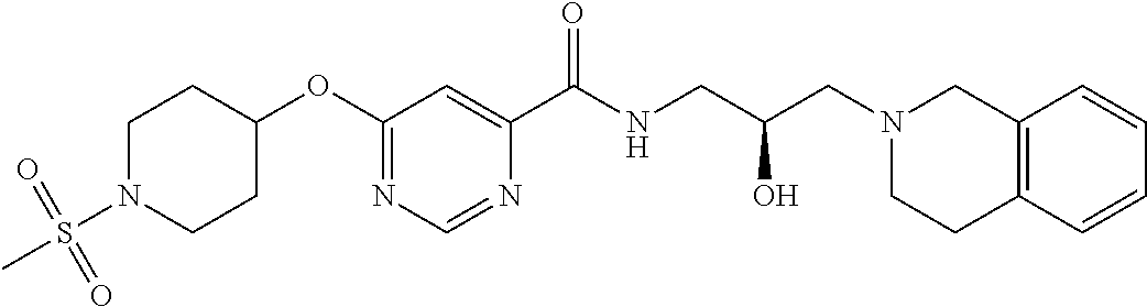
C1(C(NCC(CN2CC3=C(CC2)C=CC=C3)O)=O)=CC(OC2CCN(S(C)(=O)=O)CC2)=NC=N1
